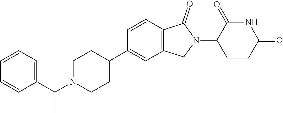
C1N(C(C2=CC=CC=C2)C)CCC(C2=CC3=C(C=C2)C(=O)N(C2CCC(=O)NC2=O)C3)C1
